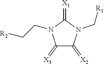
C1(=[X3])C(=[X2])N(C[R1])C(=[X1])N1CC[R2]
